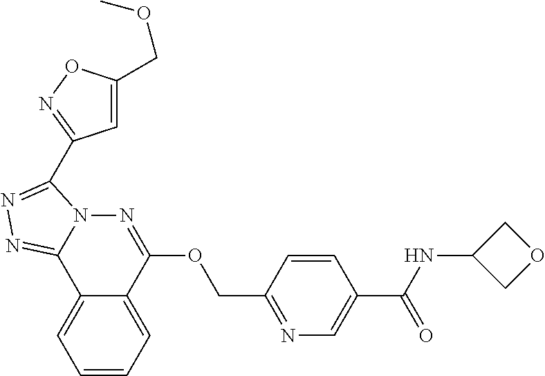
C1=CC=C2C(=C1)C1=NN=C(C3=NOC(COC)=C3)N1N=C2OCC1=NC=C(C(NC2COC2)=O)C=C1
